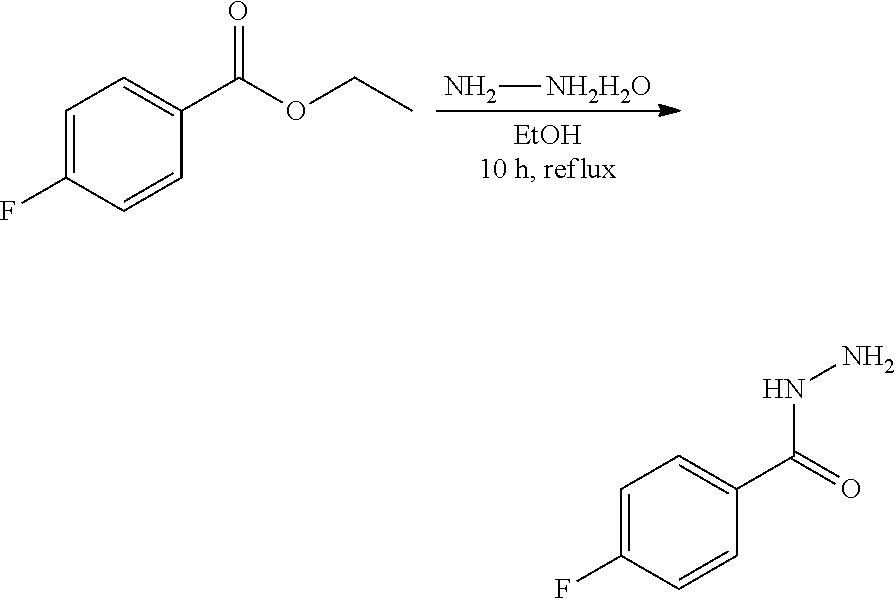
N[NH2H2O].C1=C(F)C=CC(C(OCC)=O)=C1.C1=C(F)C=CC(C(=O)NN)=C1
